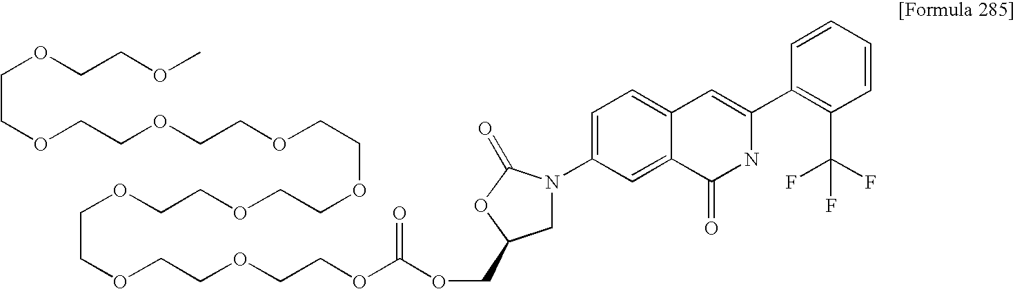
O(CCOCCOCCOC(OCC1CN(C2=CC=C3C(=C2)C(=O)NC(C2=C(C(F)(F)F)C=CC=C2)=C3)C(=O)O1)=O)CCOCCOCCOCCOCCOCCOCCOC
